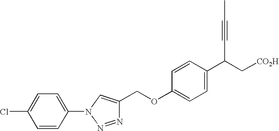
C(OC1=CC=C(C(C#CC)C[CO2H])C=C1)C1=CN(C2=CC=C(Cl)C=C2)N=N1
